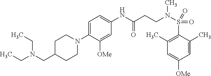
C1=C(N2CCC(CN(CC)CC)CC2)C([OMe])=CC(NC(=O)CCN(S(C2=C(C)C=C([OMe])C=C2C)(=O)=O)C)=C1
